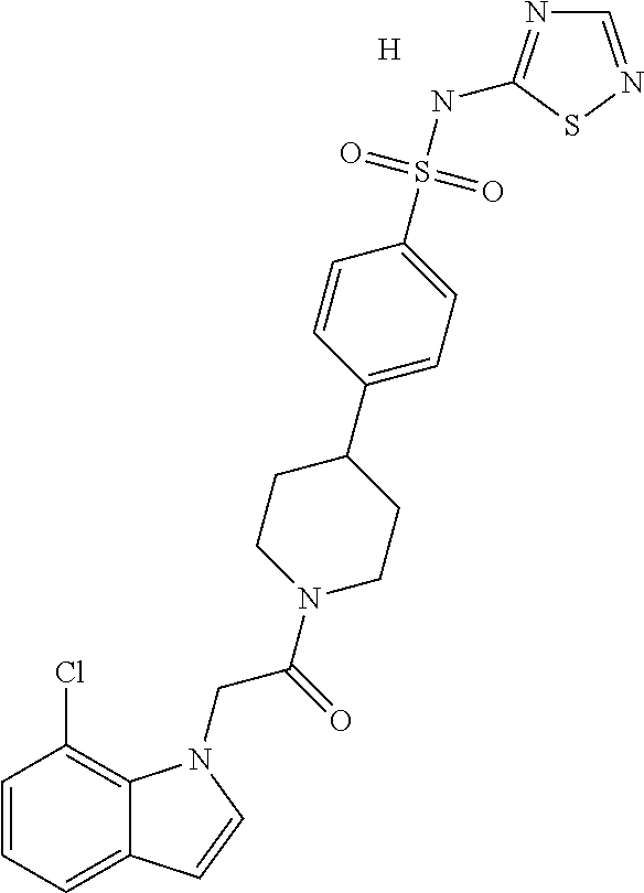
[H].C1=CC=C2C(=C1Cl)N(CC(N1CCC(C3=CC=C(S(NC4=NC=NS4)(=O)=O)C=C3)CC1)=O)C=C2
